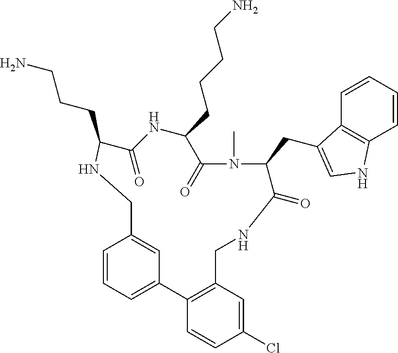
C1=CC=C2C=C1CNC(CCCN)C(=O)NC(CCCCN)C(=O)N(C)C(CC1=CNC3=C1C=CC=C3)C(=O)NCC1=C2C=CC(Cl)=C1
